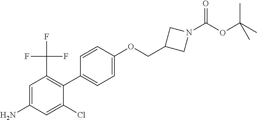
NC1=CC(C(F)(F)F)=C(C2=CC=C(OCC3CN(C(OC(C)(C)C)=O)C3)C=C2)C(Cl)=C1
